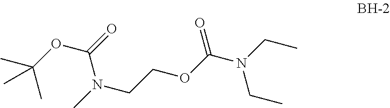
C(OCCN(C)C(=O)OC(C)(C)C)(=O)N(CC)CC
